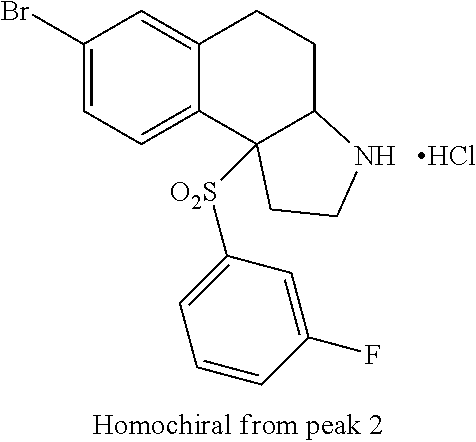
C1(Br)=CC=C2C(=C1)CCC1C2([O2S]C2=CC=CC(F)=C2)CCN1.Cl
